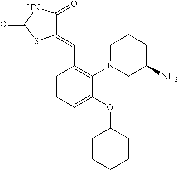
C1(=CC2=C(N3CCCC(N)C3)C(OC3CCCCC3)=CC=C2)C(=O)NC(=O)S1
